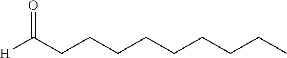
C(CCCCCCCC)C([H])=O
